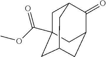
O=C1C2CC3CC(C(OC)=O)(CC1C3)C2
